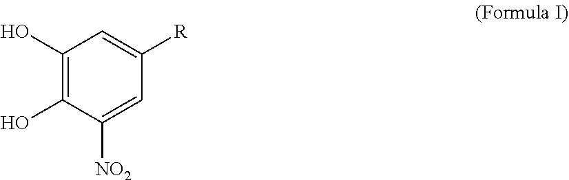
C1(O)=C(O)C([NO2])=CC([R])=C1
